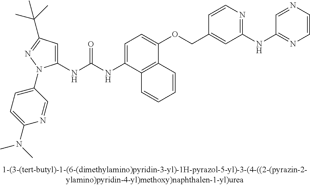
N(C(NC1=CC(C(C)(C)C)=NN1C1=CC=C(N(C)C)N=C1)=O)C1=CC=C(OCC2=CC(NC3=NC=CN=C3)=NC=C2)C2=C1C=CC=C2
